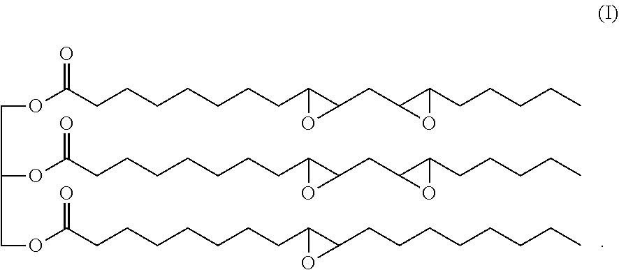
O(C(CCCCCCCC1C(CC2OC2CCCCC)O1)=O)CCC(OC(CCCCCCCC1C(CC2OC2CCCCC)O1)=O)CCOC(CCCCCCCC1C(CCCCCCCC)O1)=O
